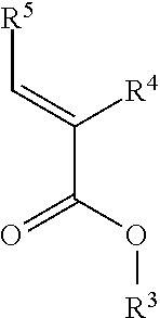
[R5]C=C([R4])C(O[R3])=O
